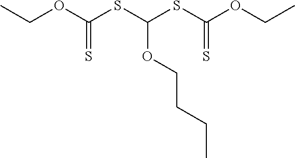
CCOC(SC(SC(OCC)=S)OCCCC)=S
